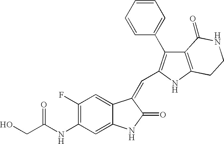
C1(F)=C(NC(CO)=O)C=C2C(=C1)C(=CC1=C(C3=CC=CC=C3)C3=C(N1)CCNC3=O)C(=O)N2
